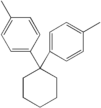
C1=C(C2(C3=CC=C(C)C=C3)CCCCC2)C=CC(C)=C1
